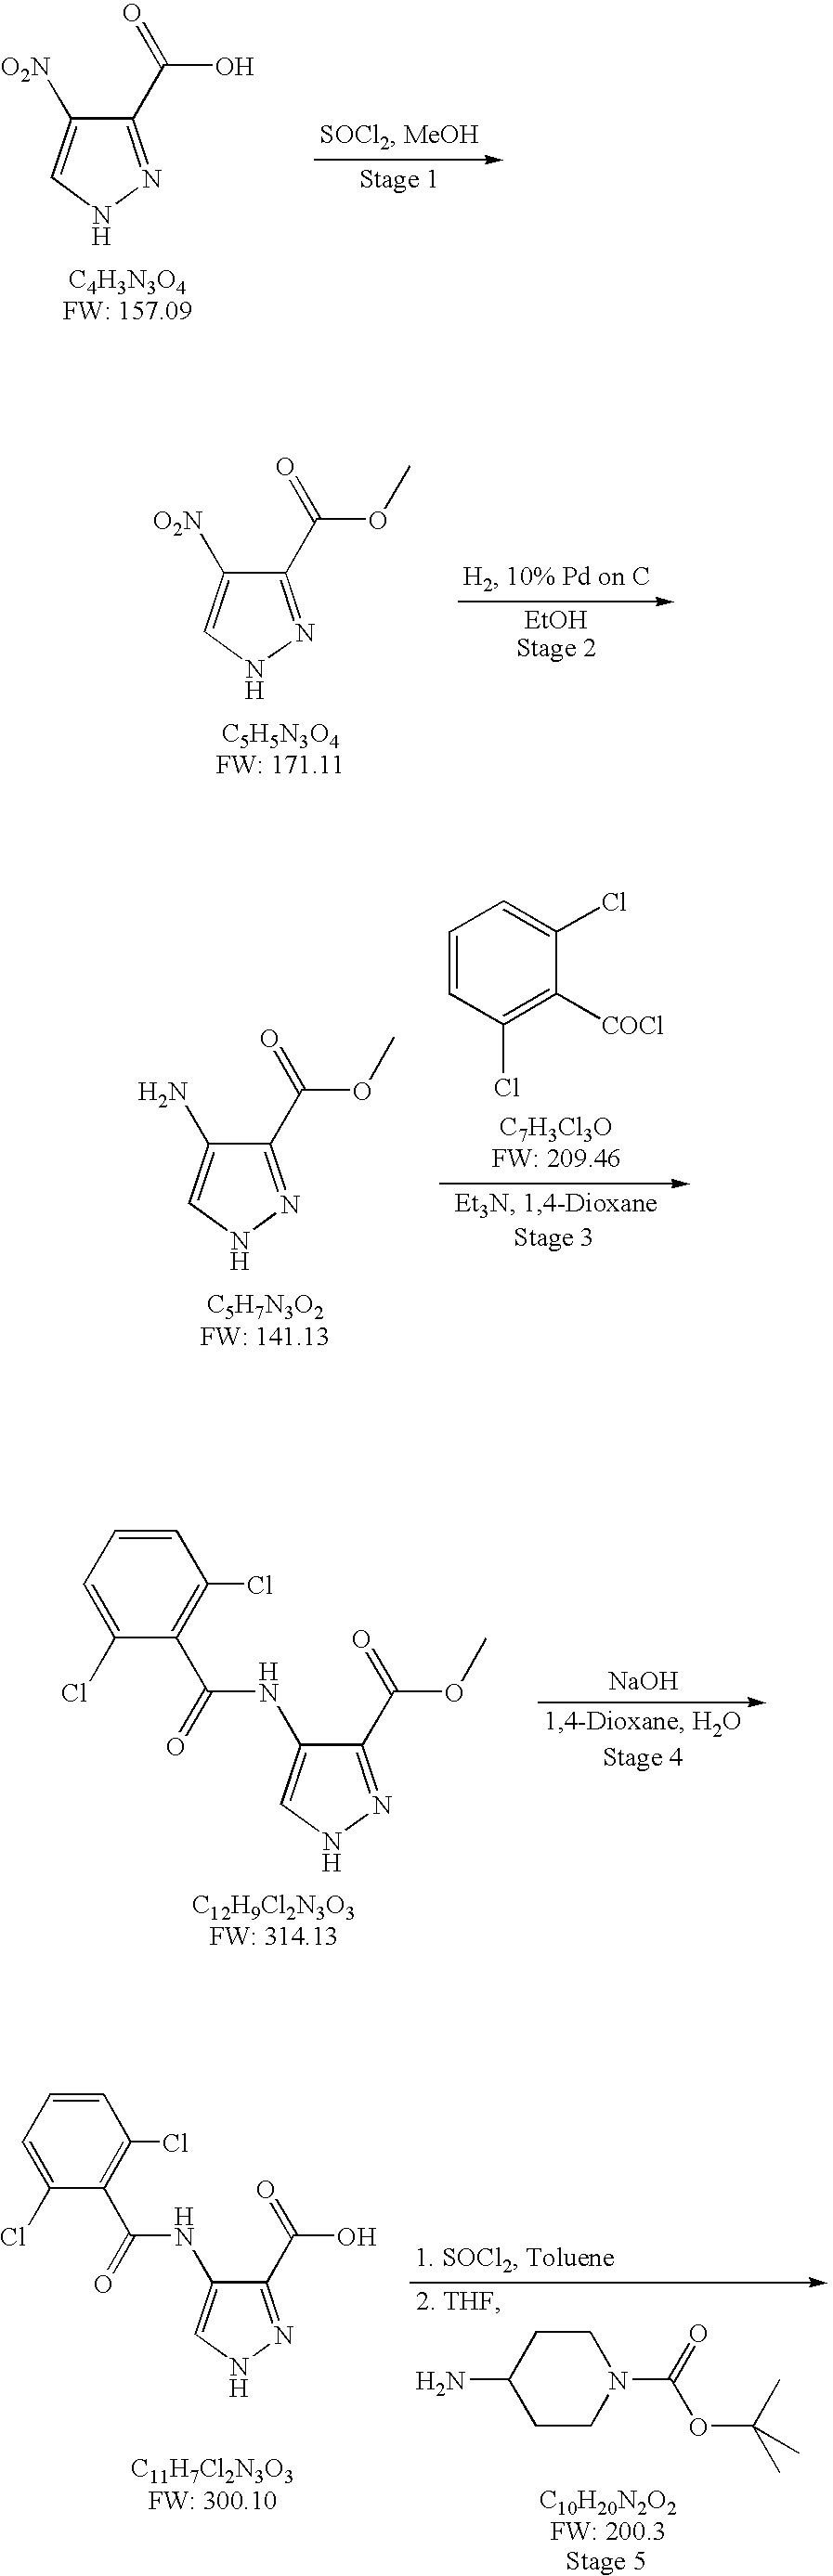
C1(C(=O)O)=NNC=C1[O2N].C1(C(=O)OC)=NNC=C1[O2N].C1(C(=O)OC)=NNC=C1N.C1=CC(Cl)=C([COCl])C(Cl)=C1.C1=CC=C(Cl)C(C(=O)NC2=CNN=C2C(=O)OC)=C1Cl.[NaOH].C1=CC=C(Cl)C(C(=O)NC2=CNN=C2C(=O)O)=C1Cl.C1CC(N)CCN1C(=O)OC(C)(C)C
